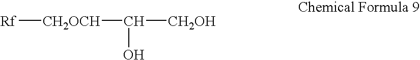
[Rf][CH2OCH]C([CH2OH])O
